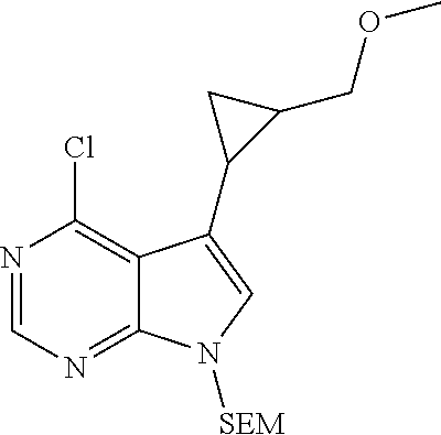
C1=NC(Cl)=C2C(=N1)N([SEM])C=C2C1C(COC)C1
